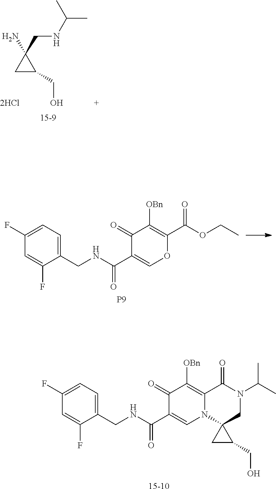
C1C(CO)C1(N)CNC(C)C.C1(F)=CC=C(CNC(C2=COC(C(OCC)=O)=C([OBn])C2=O)=O)C(F)=C1.[P9].C1(F)=CC=C(CNC(C2=CN3C(=C([OBn])C2=O)C(=O)N(C(C)C)CC32CC2CO)=O)C(F)=C1.[15-10]
